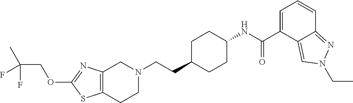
C12=C(CCN(CCC3CCC(NC(C4=CC=CC5=NN(CC)C=C45)=O)CC3)C1)SC(OCC(C)(F)F)=N2
